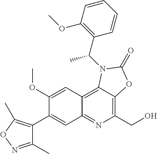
C1(OC)=CC2=C3C(=C(CO)N=C2C=C1C1=C(C)ON=C1C)OC(=O)N3C(C1=C(OC)C=CC=C1)C
